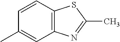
C12=C(C=CC(C)=C1)SC(C)=N2
